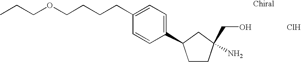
C1CC(CO)(N)CC1C1=CC=C(CCCCOCCC)C=C1.Cl
